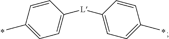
C1=CC([L]C2=CC=C(C)C=C2)=CC=C1C
